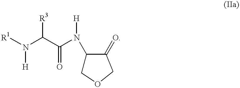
[R1]N(C(C(N(C1COCC1=O)[H])=O)[R3])[H]
